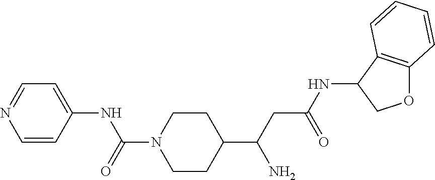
C1=CC(NC(N2CCC(C(CC(NC3COC4=C3C=CC=C4)=O)N)CC2)=O)=CC=N1
